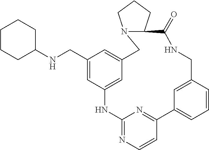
N(C1CCCCC1)CC1=CC2=CC(=C1)CN1C(CCC1)C(=O)NCC1=CC(=CC=C1)C1=NC(=NC=C1)N2
